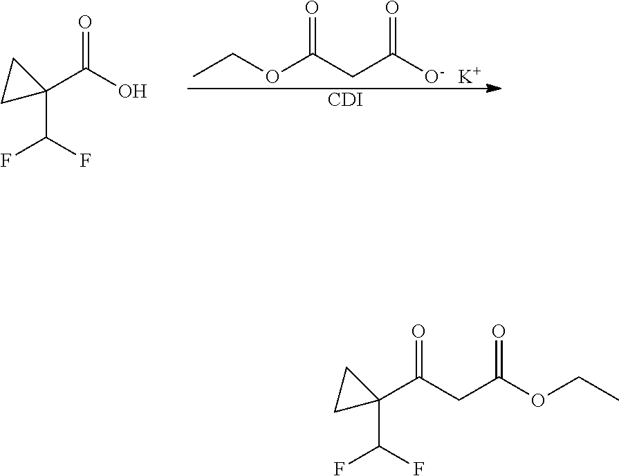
CCOC(CC([O-])=O)=O.[K].[CDI].C1(C(O)=O)(C(F)F)CC1.C1(C(CC(OCC)=O)=O)(C(F)F)CC1
